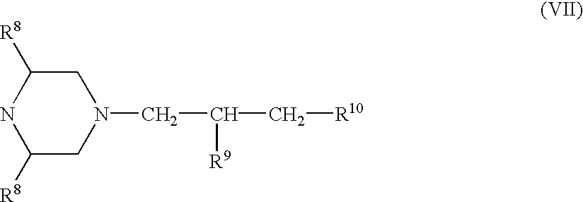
C1([R8])CN(CC(C[R10])[R9])CC([R8])N1
